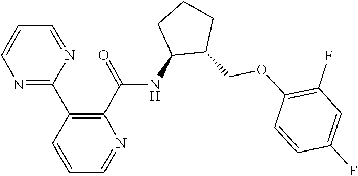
C1(C2=C(C(=O)NC3C(COC4=C(F)C=C(F)C=C4)CCC3)N=CC=C2)=NC=CC=N1
